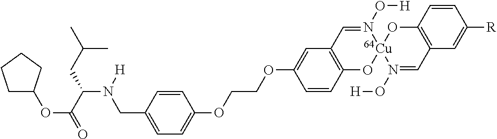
C1C(OC(=O)C(CC(C)C)N(CC2=CC=C(OCCOC3=CC4=C(C=C3)O[Cu]3(N(O[H])=C4)N(O[H])=CC4=C(O3)C=CC([R])=C4)C=C2)[H])CCC1
